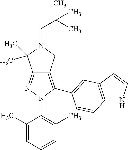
C12=NN(C3=C(C)C=CC=C3C)C(C3=CC4=C(NC=C4)C=C3)=C1CN(CC(C)(C)C)C2(C)C
